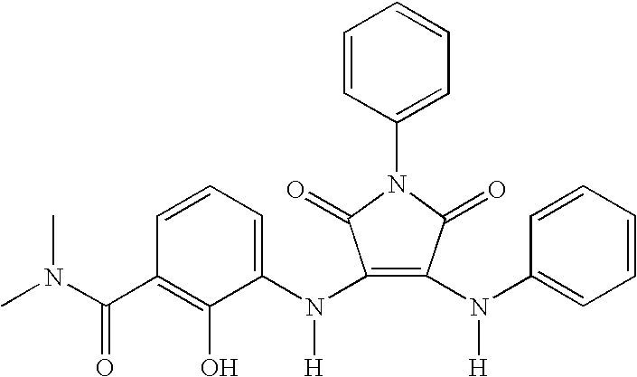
C1=CC=C(N(C2=C(N(C3=CC=CC=C3)[H])C(=O)N(C3=CC=CC=C3)C2=O)[H])C(O)=C1C(N(C)C)=O
